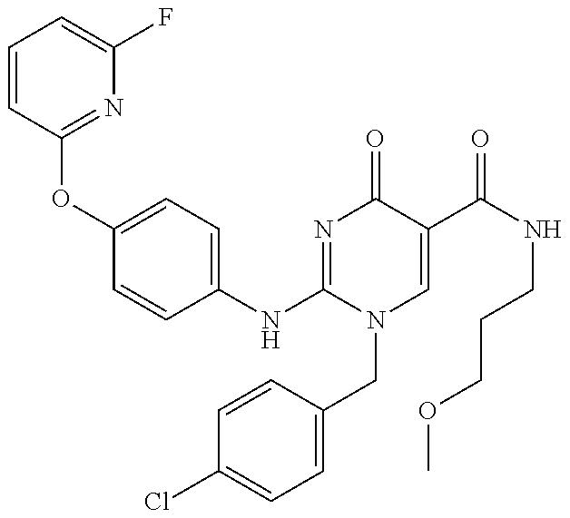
C1=CC(OC2=CC=C(NC3=NC(=O)C(C(NCCCOC)=O)=CN3CC3=CC=C(Cl)C=C3)C=C2)=NC(F)=C1
